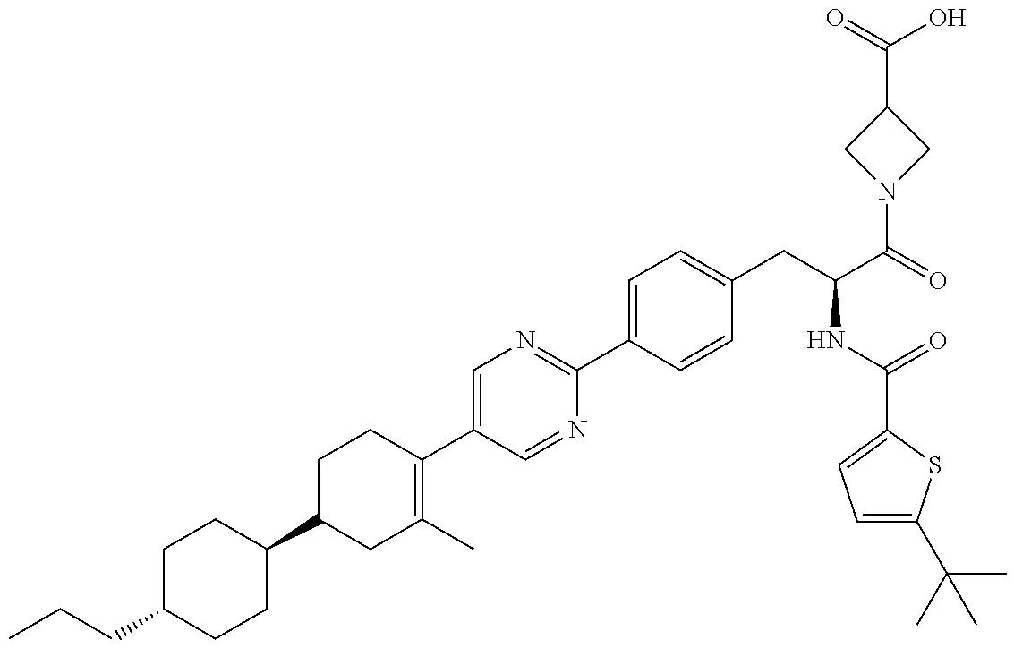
CCCC1CCC(C2CC(C)=C(C3=CN=C(C4=CC=C(CC(C(=O)N5CC(C(=O)O)C5)NC(=O)C5=CC=C(C(C)(C)C)S5)C=C4)N=C3)CC2)CC1
